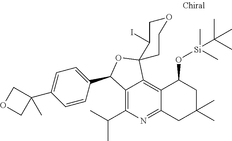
C12=C(C(C)C)N=C3C(=C1C1(OC2C2=CC=C(C4(C)COC4)C=C2)C(I)COCC1)C(O[Si](C)(C(C)(C)C)C)CC(C)(C)C3
